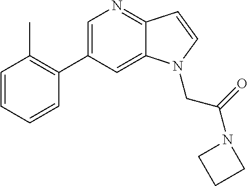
C1=C(C2=C(C)C=CC=C2)C=C2C(=N1)C=CN2CC(N1CCC1)=O
